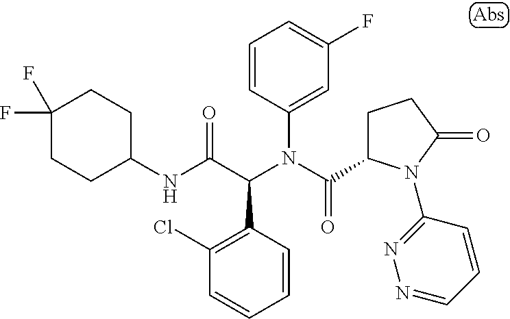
C1=CC(C(C(NC2CCC(F)(F)CC2)=O)N(C(=O)C2CCC(=O)N2C2=NN=CC=C2)C2=CC(F)=CC=C2)=C(Cl)C=C1
